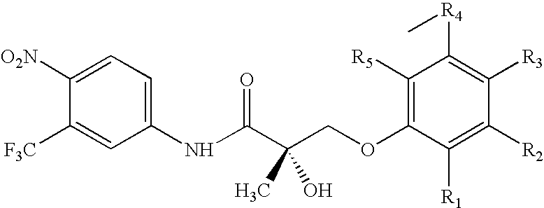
C1=C([O2N])C([F3C])=CC(NC(C(COC2=C([R5])C([R4]C)=C([R3])C([R2])=C2[R1])(C)O)=O)=C1
